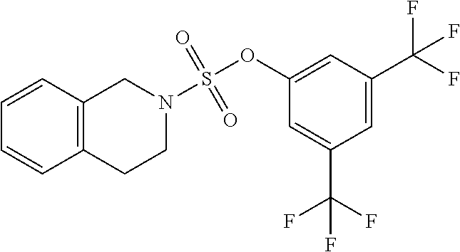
C12=C(C=CC=C1)CN(S(OC1=CC(C(F)(F)F)=CC(C(F)(F)F)=C1)(=O)=O)CC2
